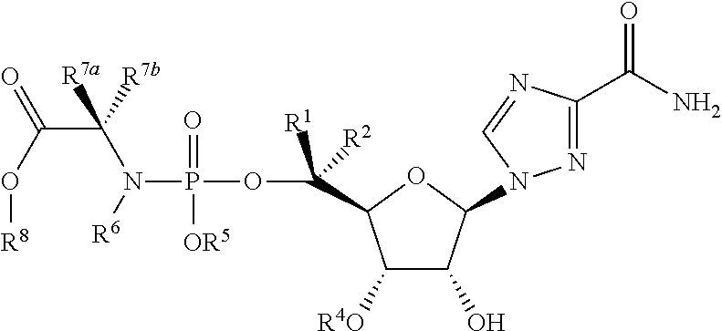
N1=C(C(N)=O)N=CN1C1C(O)C([R4O])C(C(OP([OR5])(=O)N([R6])C([R7b])(C(O[R8])=O)[R7a])([R1])[R2])O1
